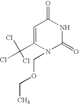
C1(C(Cl)(Cl)Cl)=CC(=O)NC(=O)N1COCC
